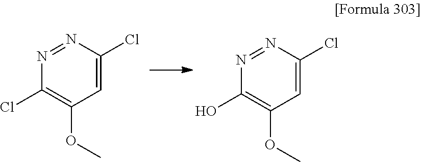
N1=NC(Cl)=CC(OC)=C1Cl.N1=NC(Cl)=CC(OC)=C1O
